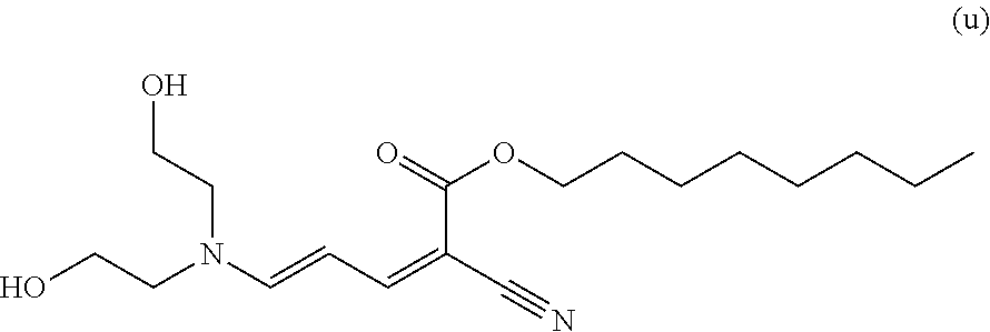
OCCN(C=CC=C(C#N)C(=O)OCCCCCCCC)CCO
